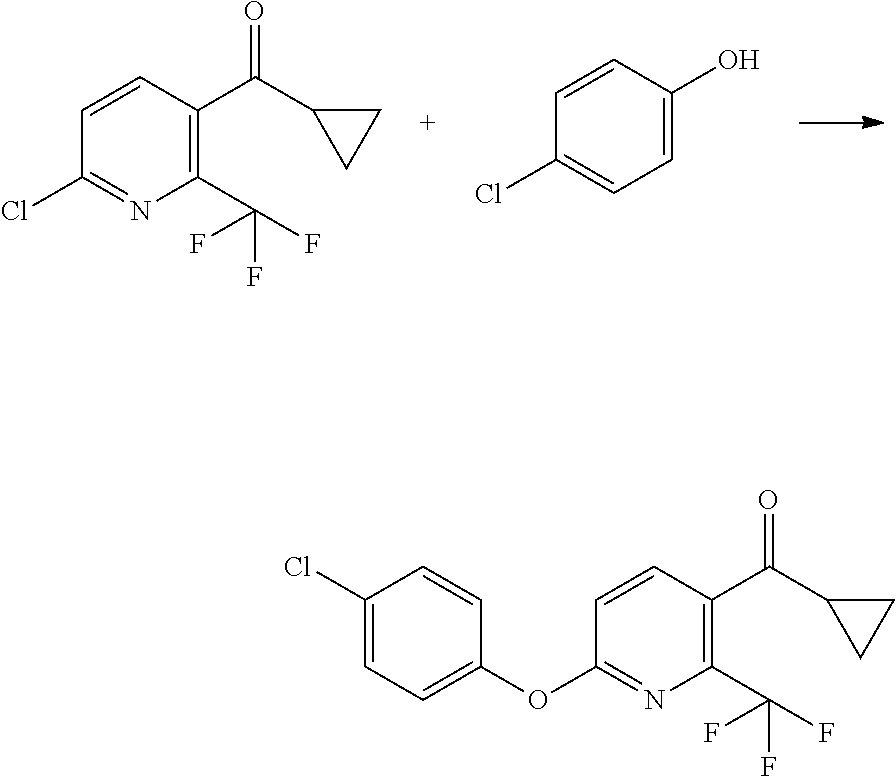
ClC1=NC(C(F)(F)F)=C(C(C2CC2)=O)C=C1.C1=C(O)C=CC(Cl)=C1.C1(OC2=NC(C(F)(F)F)=C(C(C3CC3)=O)C=C2)=CC=C(Cl)C=C1
